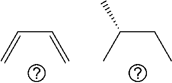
C(CC)(C)C.C=CC=C
